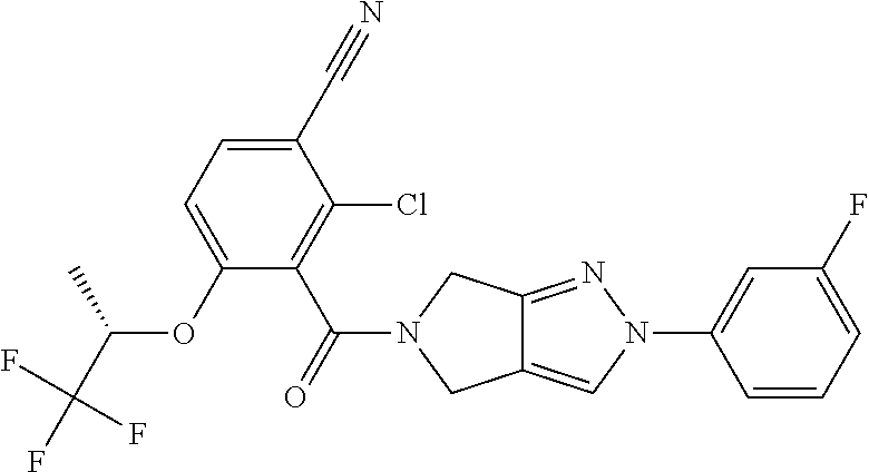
C1(C#N)=CC=C(OC(C)C(F)(F)F)C(C(N2CC3=CN(C4=CC(F)=CC=C4)N=C3C2)=O)=C1Cl
